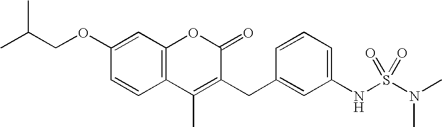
C12=C(OC(=O)C(CC3=CC(NS(=O)(N(C)C)=O)=CC=C3)=C1C)C=C(OCC(C)C)C=C2
